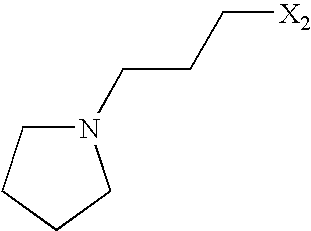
C1CN(CCC[X2])CC1
